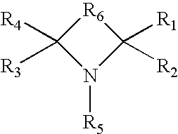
N1([R5])C([R1])([R2])[R6]C1([R4])[R3]
